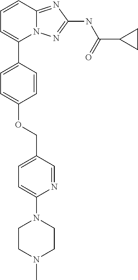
O(C1=CC=C(C2=CC=CC3=NC(NC(C4CC4)=O)=NN23)C=C1)CC1=CC=C(N2CCN(C)CC2)N=C1
